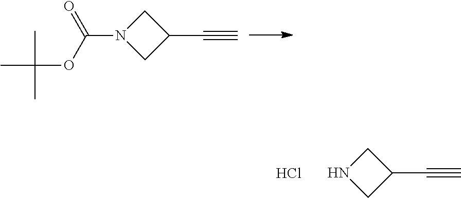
C1N(C(=O)OC(C)(C)C)CC1C#C.C1NCC1C#C.Cl
